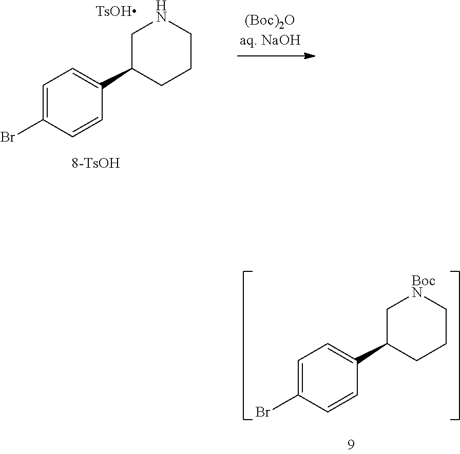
C1=CC(Br)=CC=C1C1CCCNC1.C1=CC(Br)=CC=C1C1CCC[BocN]C1
